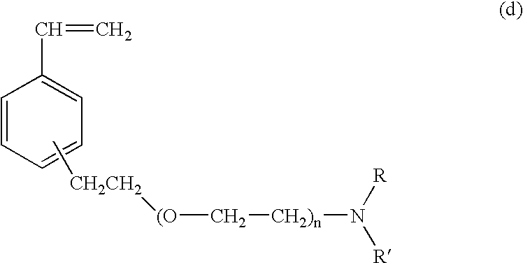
C1=CC=CC=C1C=C.C[CH2CH2][(O]C[CH2)n]N([R])[R]
